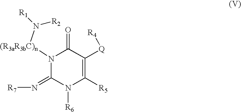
N1([(R3aR3bC)n]N([R1])[R2])C(=N[R7])N([R6])C([R5])=C([Q][R4])C1=O
